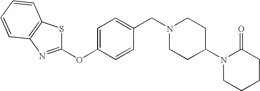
C1(OC2=CC=C(CN3CCC(N4CCCCC4=O)CC3)C=C2)=NC2=C(S1)C=CC=C2
